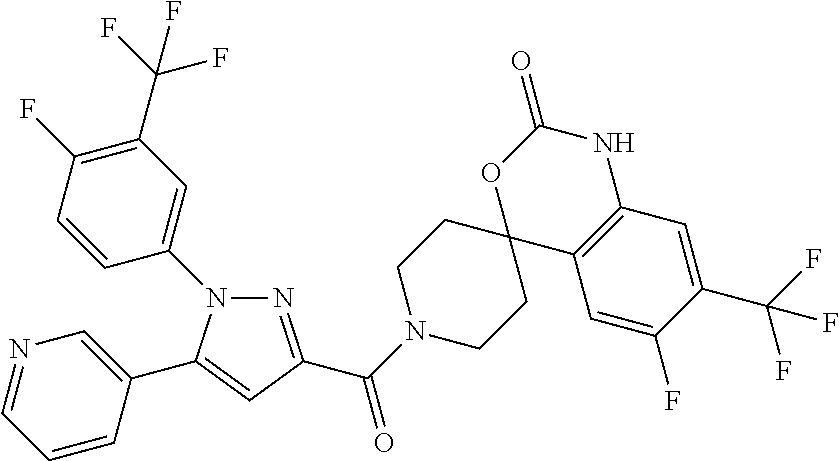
N1(C2=CC(C(F)(F)F)=C(F)C=C2)N=C(C(N2CCC3(CC2)C2=C(NC(=O)O3)C=C(C(F)(F)F)C(F)=C2)=O)C=C1C1=CN=CC=C1
